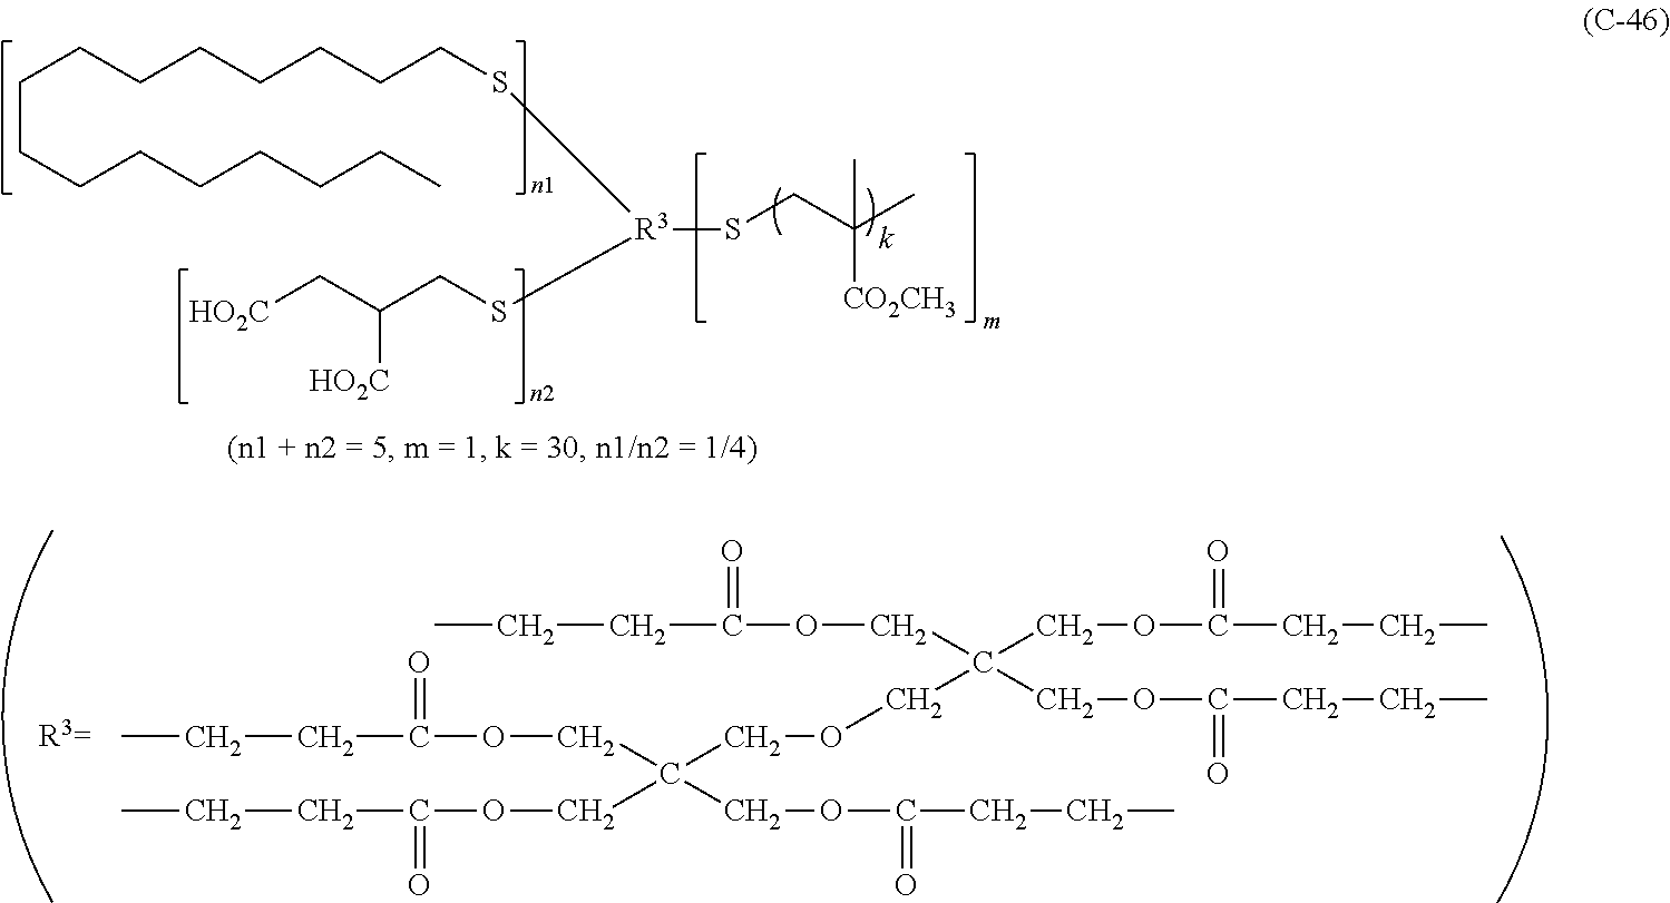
C(CCCCCCCC)CCCCCCCS[R3](SCC(C[HO2C])[HO2C])SCC(C)(C)[CO2CH3].C(COCC(COC(CCC)=O)(COC(CCC)=O)COC(CCC)=O)(COC(CCC)=O)(COC(CCC)=O)COC(CCC)=O
